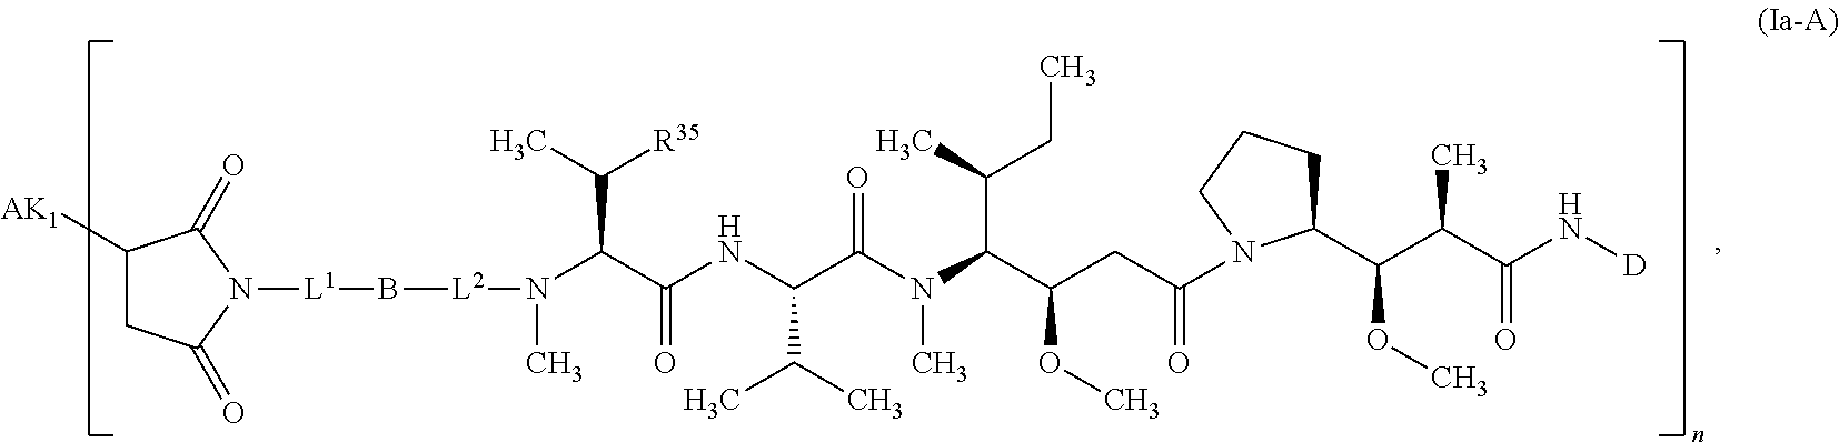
C1([AK1])CC(=O)N([L1]B[L2]N(C)C(C(NC(C(N(C(C(CC(N2C(C(C(C(N[D])=O)C)OC)CCC2)=O)OC)C(C)CC)C)=O)C(C)C)=O)C(C)[R35])C1=O
